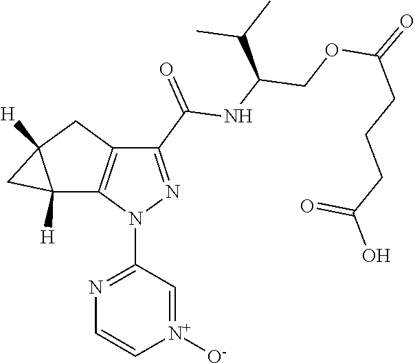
[N+]1([O-])=CC(N2C3=C(CC4([H])CC34[H])C(C(NC(COC(=O)CCCC(O)=O)C(C)C)=O)=N2)=NC=C1
